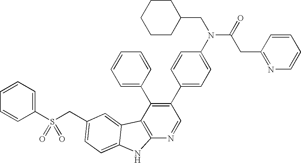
C(C1=CC=C2C(=C1)C1=C(N=CC(C3=CC=C(N(C(=O)CC4=NC=CC=C4)CC4CCCCC4)C=C3)=C1C1=CC=CC=C1)N2)S(C1=CC=CC=C1)(=O)=O
